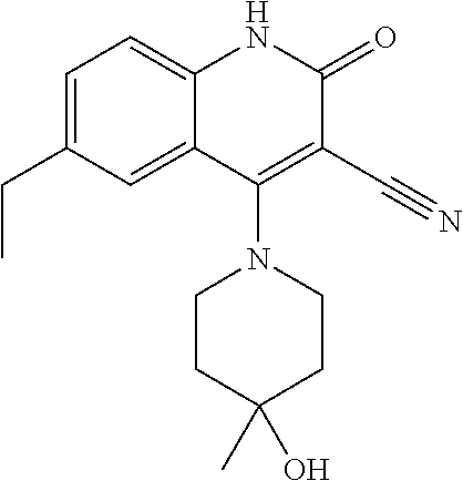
C1=C(CC)C=C2C(=C1)NC(=O)C(C#N)=C2N1CCC(C)(O)CC1
